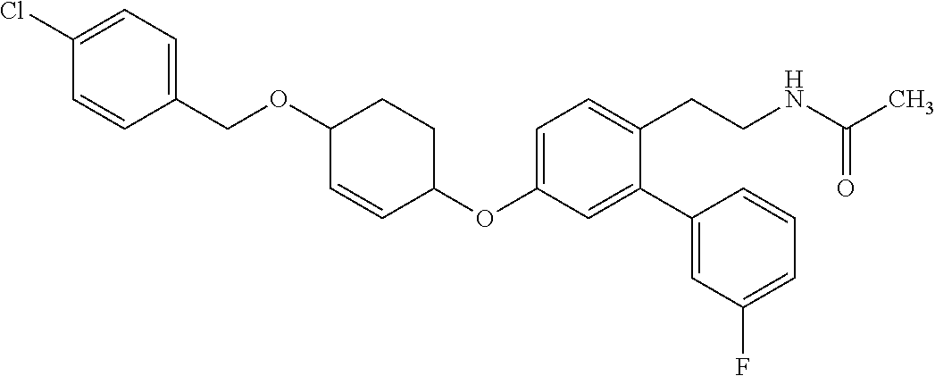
C1=C(OC2CCC(OCC3=CC=C(Cl)C=C3)C=C2)C=C(C2=CC(F)=CC=C2)C(CCNC(C)=O)=C1
